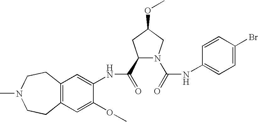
C12=C(C=C(OC)C(NC(=O)C3N(C(=O)NC4=CC=C(Br)C=C4)CC(OC)C3)=C1)CCN(C)CC2
